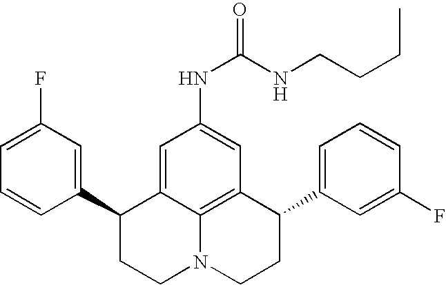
C1=C(F)C=C(C2CCN3C4=C(C(C5=CC=CC(F)=C5)CC3)C=C(NC(=O)NCCCC)C=C24)C=C1
